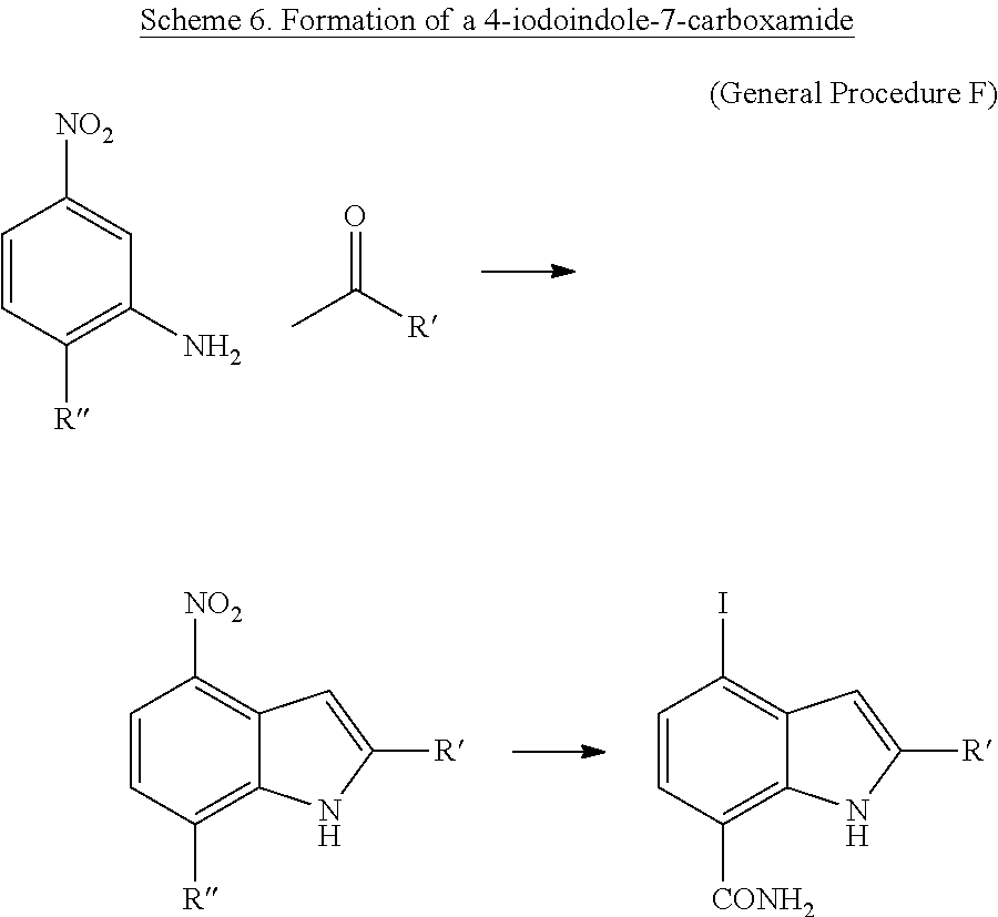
C1=CC([R])=C(N)C=C1[NO2].O=C([R])C.C1=CC([R])=C2C(=C1[NO2])C=C([R])N2.C1=CC([CONH2])=C2C(=C1I)C=C([R])N2
